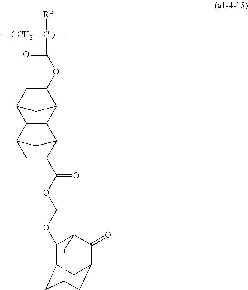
CCC(C)([Ra])C(=O)OC1CC2C3C(C1C2)C1C(C(OCOC2C4CC5CC(C(=O)C2C5)C4)=O)CC3C1
